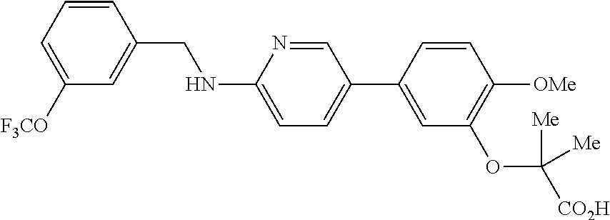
C1=CC(CNC2=CC=C(C3=CC(OC([CO2H])([Me])[Me])=C([OMe])C=C3)C=N2)=CC([F3CO])=C1
